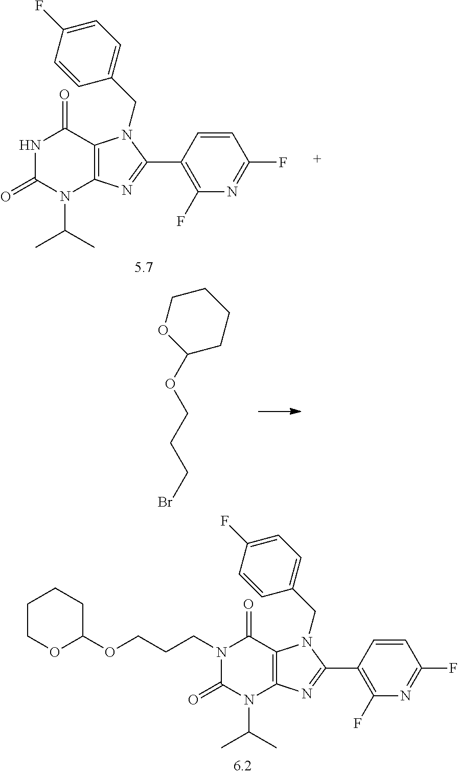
N1(CCCOC2OCCCC2)C(=O)N(C(C)C)C2=C(C1=O)N(CC1=CC=C(F)C=C1)C(C1=C(F)N=C(F)C=C1)=N2.N1C(=O)N(C(C)C)C2=C(C1=O)N(CC1=CC=C(F)C=C1)C(C1=C(F)N=C(F)C=C1)=N2.C1COC(OCCCBr)CC1
